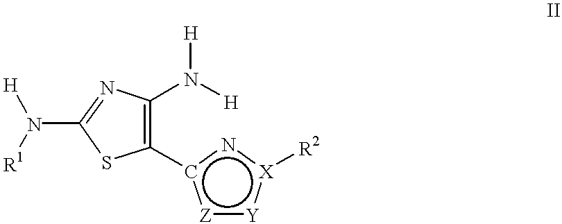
N(C1=NC(N([H])[H])=C(c2[Z]:[Y]:[X]([R2])n2)S1)([R1])[H]
